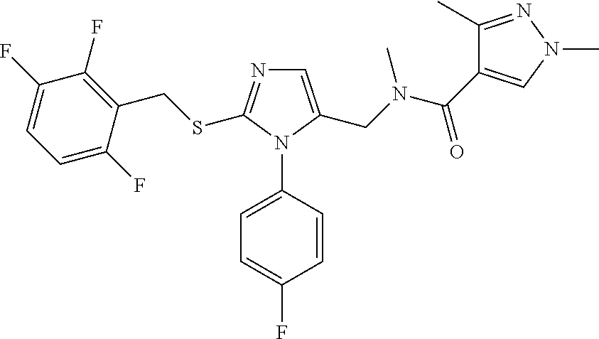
C1=C(CN(C(C2=CN(C)N=C2C)=O)C)N(C2=CC=C(F)C=C2)C(SCC2=C(F)C(F)=CC=C2F)=N1
